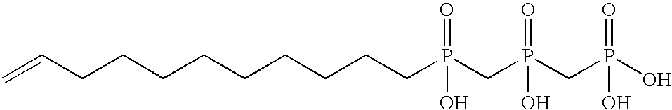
C=CCCCCCCCCCP(CP(CP(O)(=O)O)(=O)O)(=O)O
